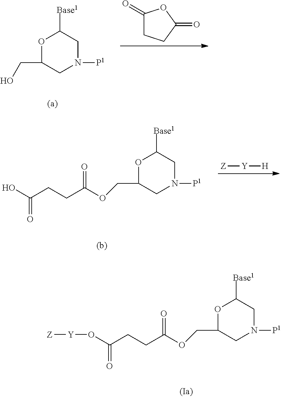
O1C(CO)CN([P1])CC1[Base1].C1(=O)CCC(=O)O1.O1C(COC(CCC(O)=O)=O)CN([P1])CC1[Base1].[Z][Y][H].O1C(COC(CCC(=O)O[Y][Z])=O)CN([P1])CC1[Base1]
